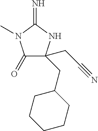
C1(=O)C(CC2CCCCC2)(CC#N)NC(=N)N1C
